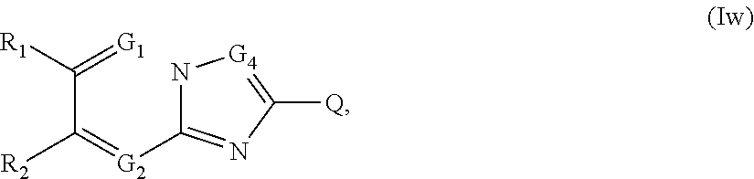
C(=[G2]C1=NC([Q])=[G4]N1)(C(=[G1])[R1])[R2]
